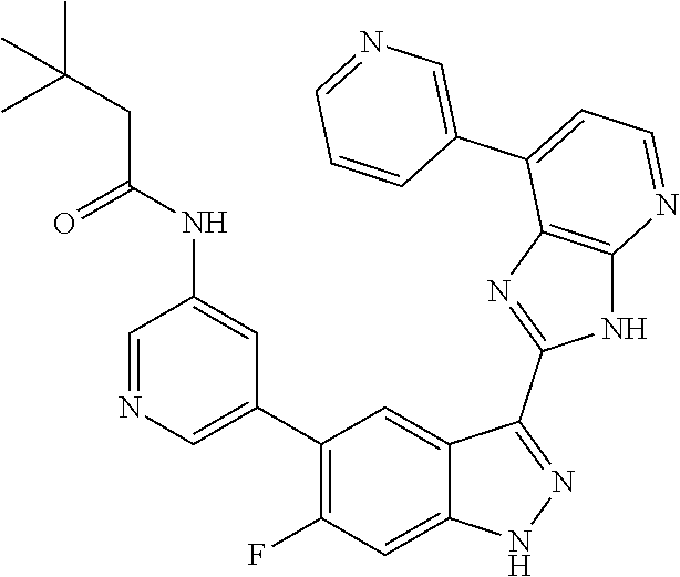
C1=NC=C(C2=C(F)C=C3C(=C2)C(C2=NC4=C(N2)N=CC=C4C2=CN=CC=C2)=NN3)C=C1NC(CC(C)(C)C)=O
